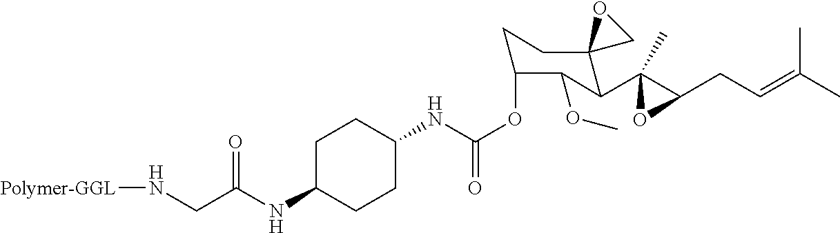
C1C(NC(CN[Polymer-GGL])=O)CCC(NC(OC2CCC3(C(C4(C)C(CC=C(C)C)O4)C2OC)CO3)=O)C1
